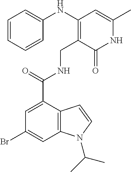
C1(Br)=CC2=C(C(C(=O)NCC3=C(NC4=CC=CC=C4)C=C(C)NC3=O)=C1)C=CN2C(C)C
